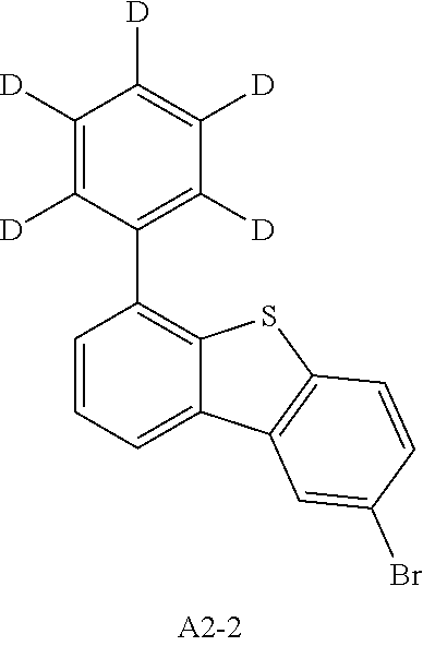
C1=CC=C2C(=C1C1=C([D])C([D])=C([D])C([D])=C1[D])SC1=C2C=C(Br)C=C1
